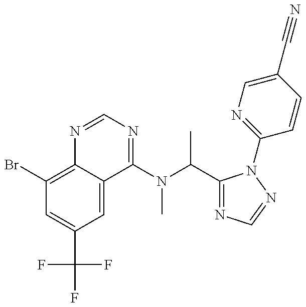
C1(Br)=C2C(=CC(C(F)(F)F)=C1)C(N(C(C)C1=NC=NN1C1=NC=C(C#N)C=C1)C)=NC=N2
